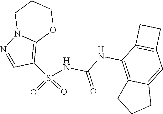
C(NC1=C2C(=CC3=C1CC3)CCC2)(=O)NS(C1=C2N(N=C1)CCCO2)(=O)=O
